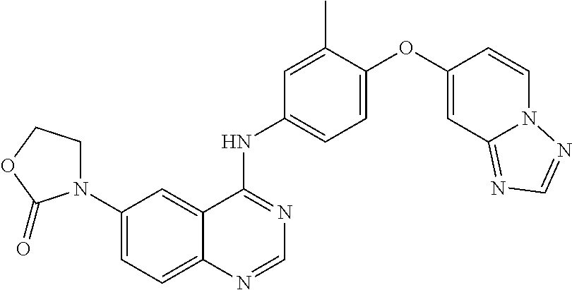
C12=CC=C(N3CCOC3=O)C=C1C(NC1=CC=C(OC3=CC4=NC=NN4C=C3)C(C)=C1)=NC=N2
